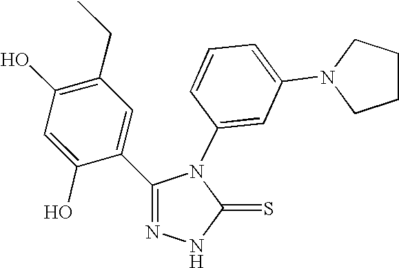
C1(O)=C(CC)C=C(C2=NNC(=S)N2C2=CC(N3CCCC3)=CC=C2)C(O)=C1
